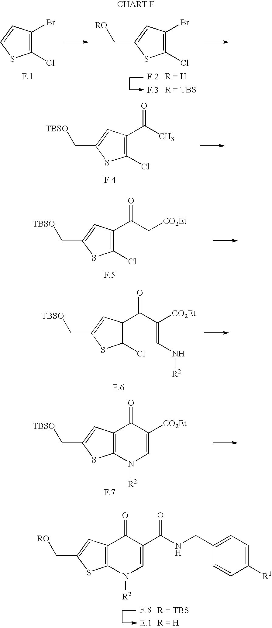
C1(Cl)=C(Br)C=CS1.C1(Cl)=C(Br)C=C(C[RO])S1.C1(Cl)=C(C(C)=O)C=C(C[TBSO])S1.C1(Cl)=C(C(C[CO2Et])=O)C=C(C[TBSO])S1.C1(Cl)=C(C(C([CO2Et])=CN[R2])=O)C=C(C[TBSO])S1.C12=C(C=C(C[TBSO])S1)C(=O)C([CO2Et])=CN2[R2].C([RO])C1=CC2=C(S1)N([R2])C=C(C(NCC1=CC=C([R1])C=C1)=O)C2=O
